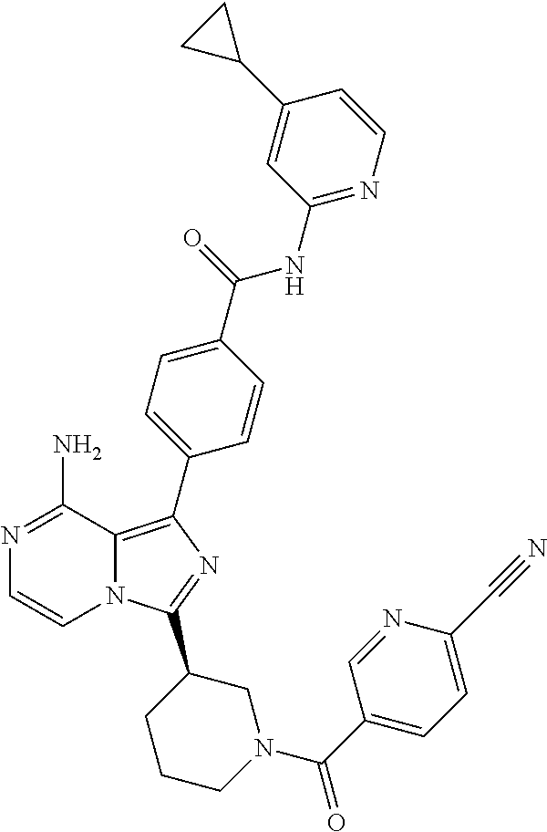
N1=C(N)C2=C(C3=CC=C(C(=O)NC4=NC=CC(C5CC5)=C4)C=C3)N=C(C3CCCN(C(=O)C4=CC=C(C#N)N=C4)C3)N2C=C1
